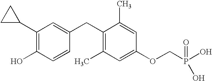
C1(C2=C(O)C=CC(CC3=C(C)C=C(OCP(O)(O)=O)C=C3C)=C2)CC1
